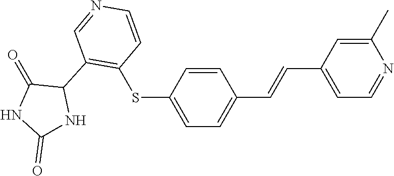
C1=CC(SC2=C(C3C(=O)NC(=O)N3)C=NC=C2)=CC=C1C=CC1=CC=NC(C)=C1
